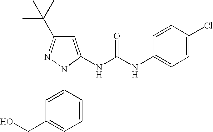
C1=CC(N2C(NC(NC3=CC=C(Cl)C=C3)=O)=CC(C(C)(C)C)=N2)=CC(CO)=C1
